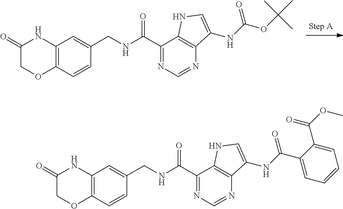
C1(C(NCC2=CC3=C(C=C2)OCC(=O)N3)=O)=NC=NC2=C1NC=C2NC(OC(C)(C)C)=O.C1(C(NCC2=CC3=C(C=C2)OCC(=O)N3)=O)=NC=NC2=C1NC=C2NC(C1=CC=CC=C1C(OC)=O)=O
